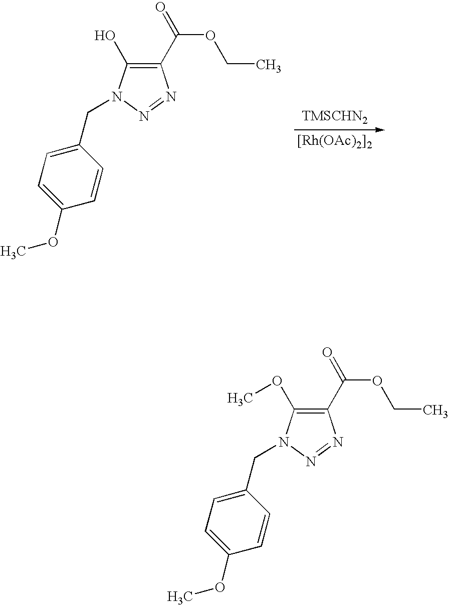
[[Rh(OAc)2]2].C1(C(=O)OCC)=C(O)N(CC2=CC=C(OC)C=C2)N=N1.C1(C(=O)OCC)=C(OC)N(CC2=CC=C(OC)C=C2)N=N1
